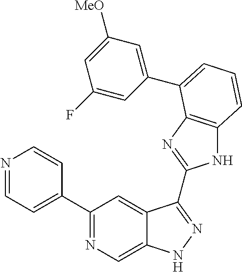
C1(C2=NC=C3C(=C2)C(C2=NC4=C(N2)C=CC=C4C2=CC([MeO])=CC(F)=C2)=NN3)=CC=NC=C1
